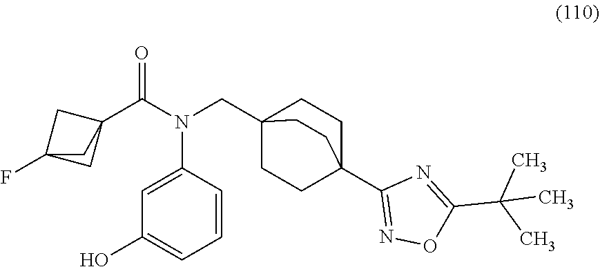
C1(O)=CC=CC(N(CC23CCC(C4=NOC(C(C)(C)C)=N4)(CC2)CC3)C(C23CC(F)(C2)C3)=O)=C1
